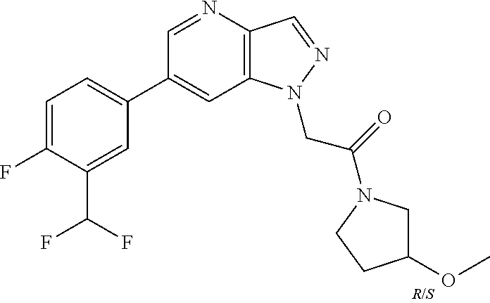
C1(C2=CC=C(F)C(C(F)F)=C2)=CC2=C(C=NN2CC(=O)N2CC(OC)CC2)N=C1
